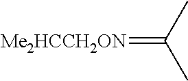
[Me2HCCH2ON]=C(C)C
